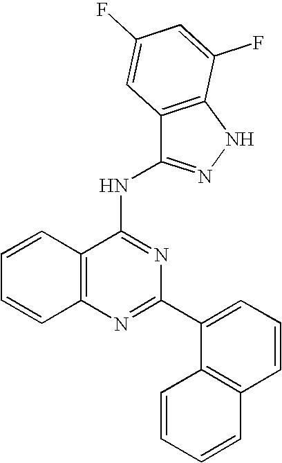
C12=C(N=C(C3=CC=CC4=C3C=CC=C4)N=C1NC1=NNC3=C1C=C(F)C=C3F)C=CC=C2
